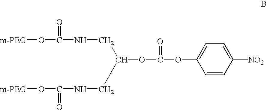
N(CC(CNC(O[m-PEG])=O)OC(OC1=CC=C([NO2])C=C1)=O)C(O[m-PEG])=O
